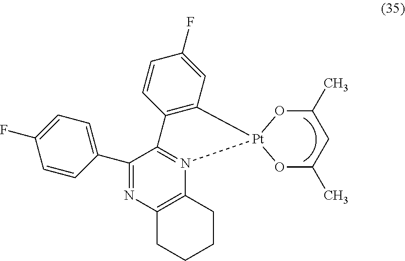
C12=C(C=C(F)C=C1)[Pt]1(N3=C2C(C2=CC=C(F)C=C2)=NC2=C3CCCC2)OC(C)CC(C)O1
